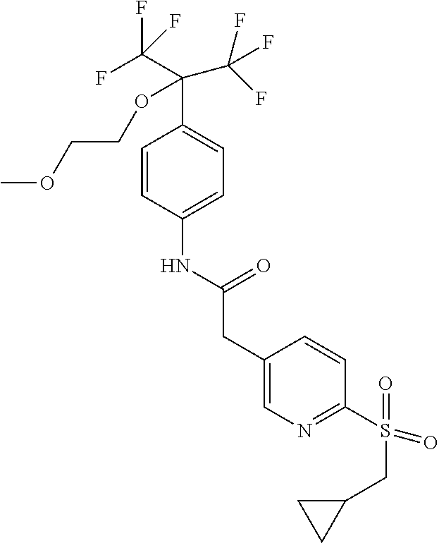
C1=CC(NC(CC2=CN=C(S(=O)(CC3CC3)=O)C=C2)=O)=CC=C1C(C(F)(F)F)(OCCOC)C(F)(F)F
